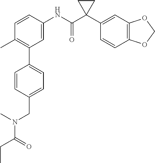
C1=C(NC(C2(C3=CC4=C(C=C3)OCO4)CC2)=O)C=CC(C)=C1C1=CC=C(CN(C(CC)=O)C)C=C1
